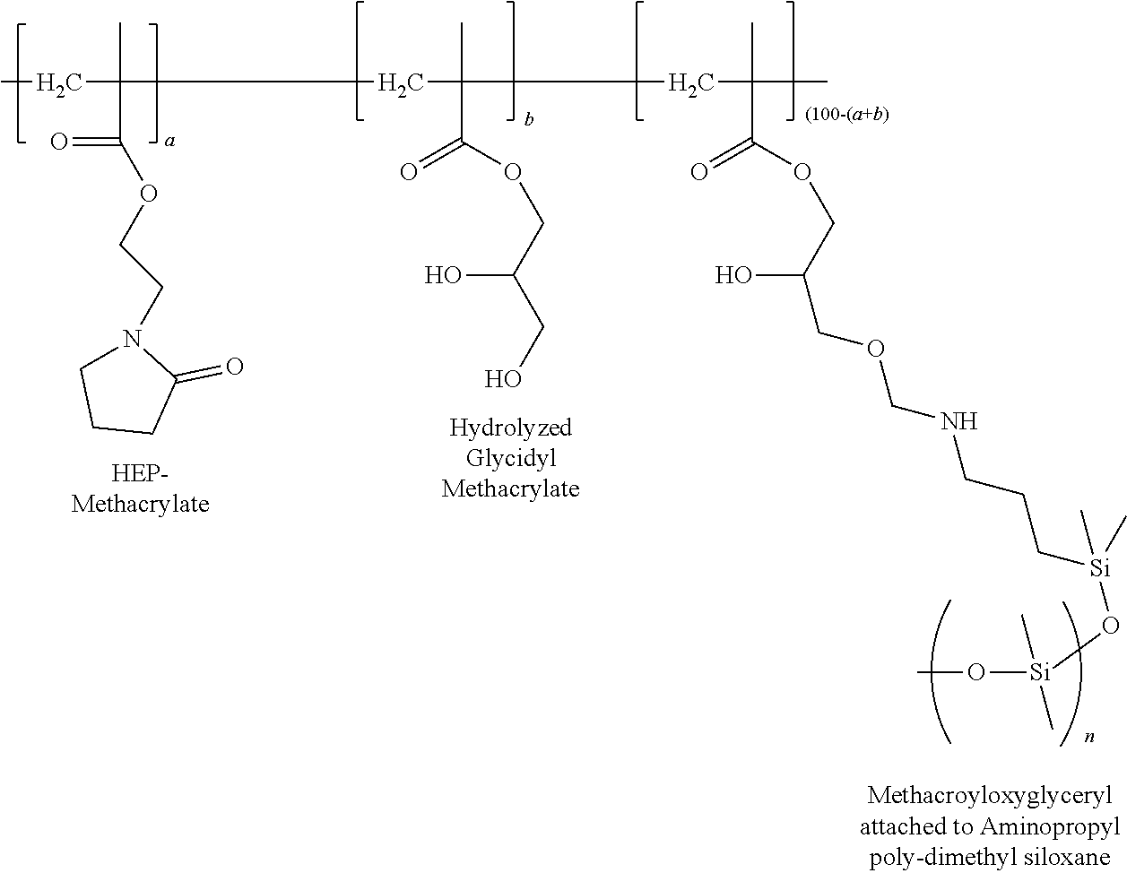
CCC(C)(C(=O)OCCN1CCCC1=O)CC(C)(C(OCC(O)CO)=O)CC(C)(C)C(OCC(O)COCNCCC[Si](O[Si](C)(C)OC)(C)C)=O
